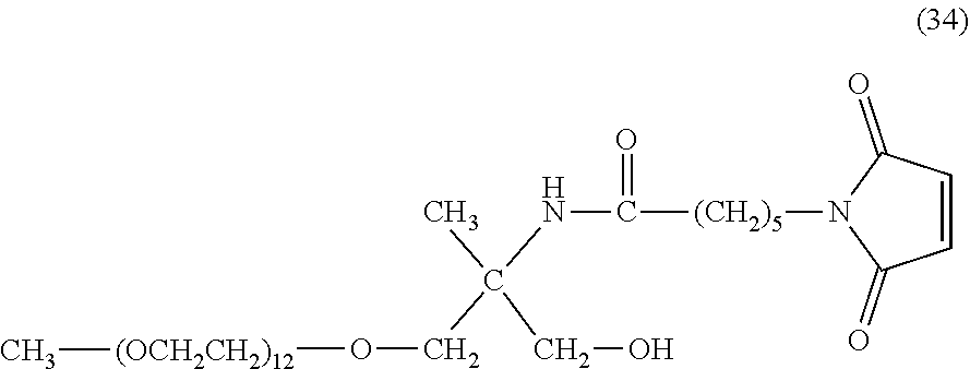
O([(OCH2CH2)12]C)CC(C)(NC(=O)[(CH2)5]N1C(=O)C=CC1=O)CO
